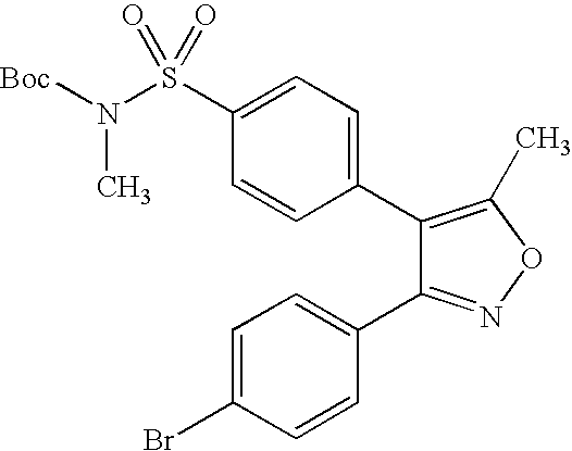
C1(C2=CC=C(S(N([Boc])C)(=O)=O)C=C2)=C(C)ON=C1C1=CC=C(Br)C=C1
